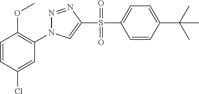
C1=CC(Cl)=CC(N2N=NC(S(C3=CC=C(C(C)(C)C)C=C3)(=O)=O)=C2)=C1OC
